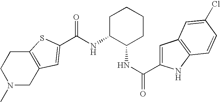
C(NC1C(NC(=O)C2=CC3=C(N2)C=CC(Cl)=C3)CCCC1)(=O)C1=CC2=C(CCN(C)C2)S1
